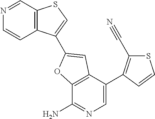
N1=CC2=C(C=C1)C(C1=CC3=C(C(N)=NC=C3C3=C(C#N)SC=C3)O1)=CS2
